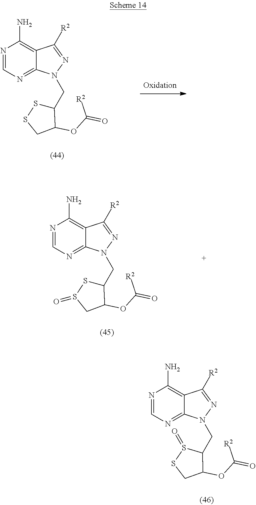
N1=CN=C2C(=C1N)C([R2])=NN2CC1SSCC1OC(=O)[R2].N1=CN=C2C(=C1N)C([R2])=NN2CC1SS(=O)CC1OC(=O)[R2].N1=CN=C2C(=C1N)C([R2])=NN2CC1S(=O)SCC1OC(=O)[R2]
